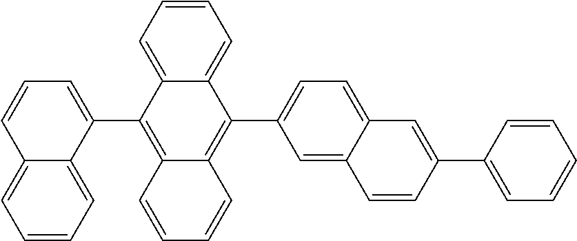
C12=CC=CC=C1C(C1=C3C(=C(C4=CC=C5C(=C4)C=CC(C4=CC=CC=C4)=C5)C4=CC=CC=C14)C=CC=C3)=CC=C2
